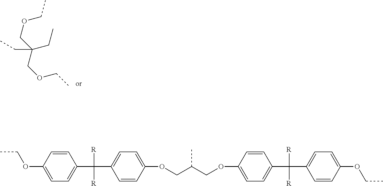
O(CC(COCC)(CC)CC)CC.C1=CC(OCC)=CC=C1C(C1=CC=C(OCC(COC2=CC=C(C(C3=CC=C(OCC)C=C3)([R])[R])C=C2)C)C=C1)([R])[R]
